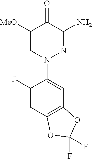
C1([MeO])=CN(C2=CC3=C(C=C2F)OC(F)(F)O3)N=C(N)C1=O
